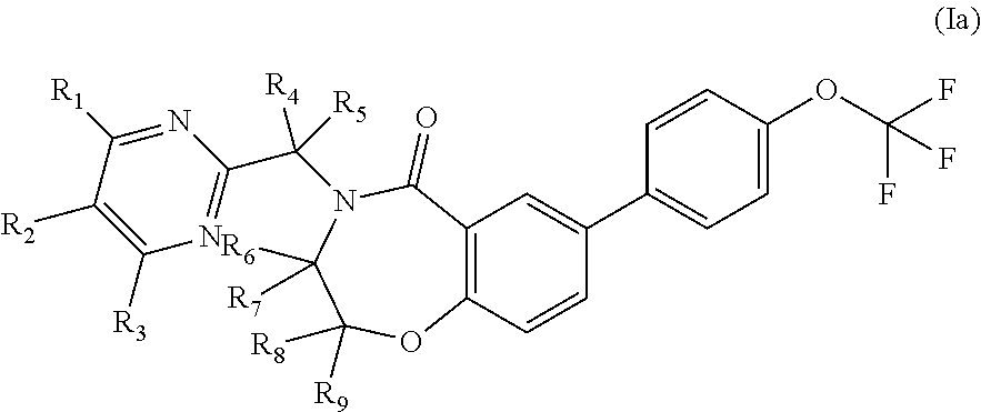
C1([R3])=C([R2])C([R1])=NC(C(N2C(=O)C3=C(C=CC(C4=CC=C(OC(F)(F)F)C=C4)=C3)OC([R8])([R9])C2([R6])[R7])([R4])[R5])=N1
